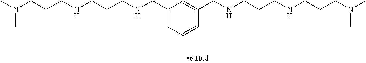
C1(CNCCCNCCCN(C)C)=CC=CC(CNCCCNCCCN(C)C)=C1
